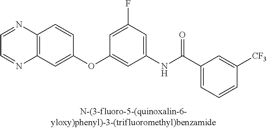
C12=C(C=C(OC3=CC(NC(C4=CC=CC([CF3])=C4)=O)=CC(F)=C3)C=C1)N=CC=N2
